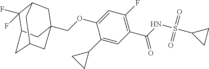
C1(F)(F)C2CC3CC(COC4=CC(F)=C(C(=O)NS(=O)(=O)C5CC5)C=C4C4CC4)(CC1C3)C2
